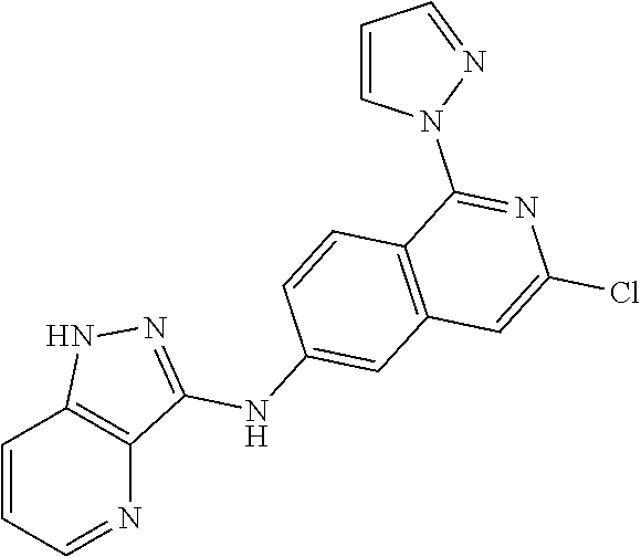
C1=CC=NC2=C1NN=C2NC1=CC2=C(C=C1)C(N1N=CC=C1)=NC(Cl)=C2
